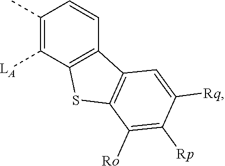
C1(C)=C([LA])C2=C(C=C1)C1=C(S2)C([Ro])=C([Rp])C([Rq])=C1
